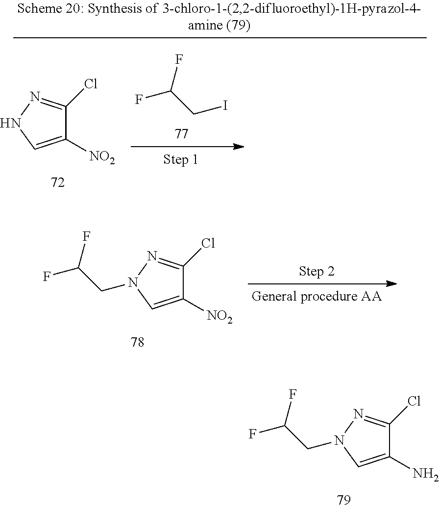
C1([NO2])=CN(CC(F)F)N=C1Cl.C1(N)=CN(CC(F)F)N=C1Cl.FC(CI)F.C1([NO2])=CNN=C1Cl
